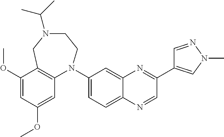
C1(OC)=CC(OC)=CC2=C1CN(C(C)C)CCN2C1=CC=C2C(=C1)N=C(C1=CN(C)N=C1)C=N2
